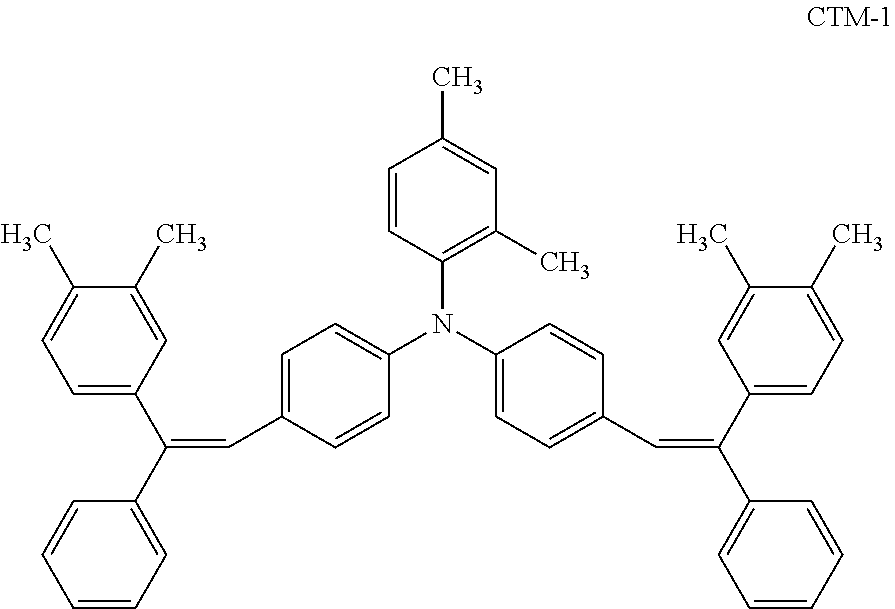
C1=CC(N(C2=CC=C(C=C(C3=CC=CC=C3)C3=CC=C(C)C(C)=C3)C=C2)C2=CC=C(C=C(C3=CC=CC=C3)C3=CC=C(C)C(C)=C3)C=C2)=C(C)C=C1C
